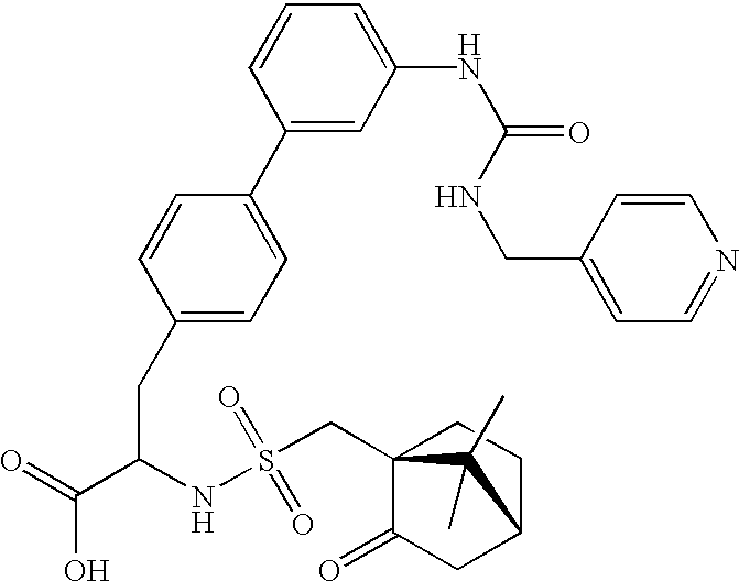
C1(CC(C(=O)O)NS(CC23C(=O)CC(CC2)C3(C)C)(=O)=O)=CC=C(C2=CC(NC(=O)NCC3=CC=NC=C3)=CC=C2)C=C1
